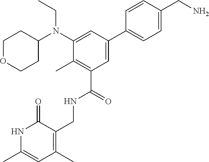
CCN(C1CCOCC1)C1=CC(C2=CC=C(CN)C=C2)=CC(C(NCC2=C(C)C=C(C)NC2=O)=O)=C1C
